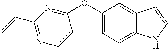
C1(OC2=NC(C=C)=NC=C2)=CC=C2C(=C1)C=CN2
